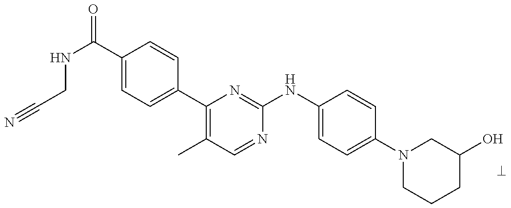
C1(C(NCC#N)=O)=CC=C(C2=C(C)C=NC(NC3=CC=C(N4CCCC(O)C4)C=C3)=N2)C=C1
